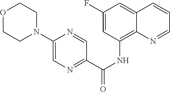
C1(F)=CC(NC(C2=NC=C(N3CCOCC3)N=C2)=O)=C2C(=C1)C=CC=N2
